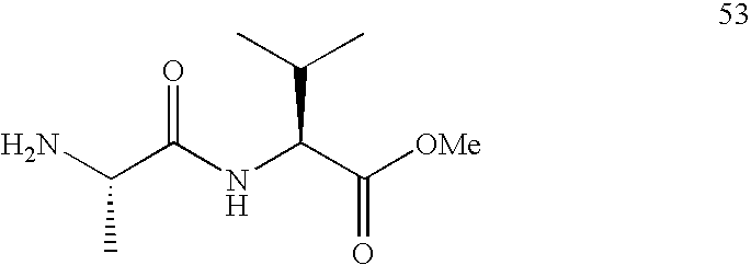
NC(C(NC(C([OMe])=O)C(C)C)=O)C
